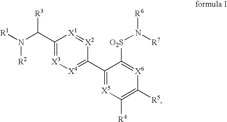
C1(C2=[X4][X3]=C(C(N([R1])[R2])[R3])[X1]=[X2]2)=[X5]C([R4])=C([R5])[X6]=C1[O2S]N([R7])[R6]
